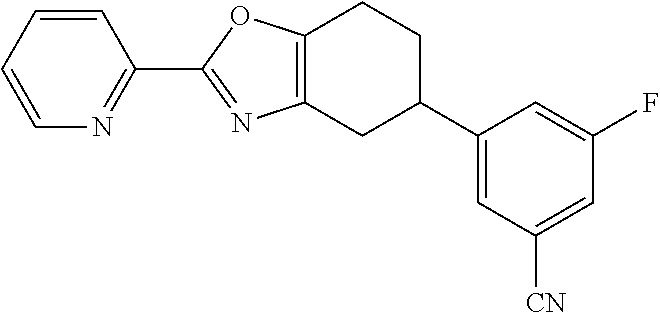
C1=CC=CN=C1C1=NC2=C(O1)CCC(C1=CC([CN])=CC(F)=C1)C2
